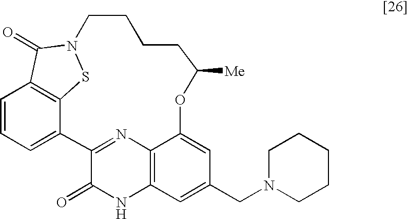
C1=CC=C2C3=C1C(=O)N(S3)CCCCC([Me])OC1=CC(CN3CCCCC3)=CC3=C1N=C2C(=O)N3
